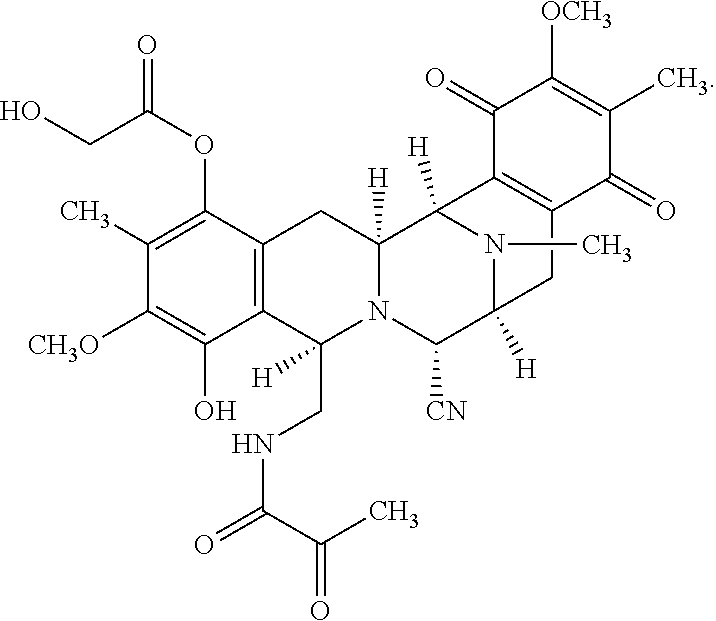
N1(C)C2([H])C([CN])N3C(CNC(=O)C(C)=O)([H])C4=C(C(OC(=O)CO)=C(C)C([CH3O])=C4O)CC3([H])C1([H])C1=C(C2)C(=O)C(C)=C([OCH3])C1=O
